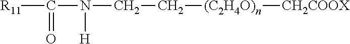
[R11]C(N(CC[(C2H4O)n][CH2COOX])[H])=O
